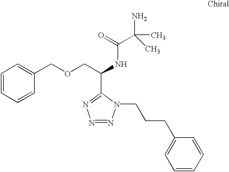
C1=CC=CC(COCC(NC(C(N)(C)C)=O)C2=NN=NN2CCCC2=CC=CC=C2)=C1
